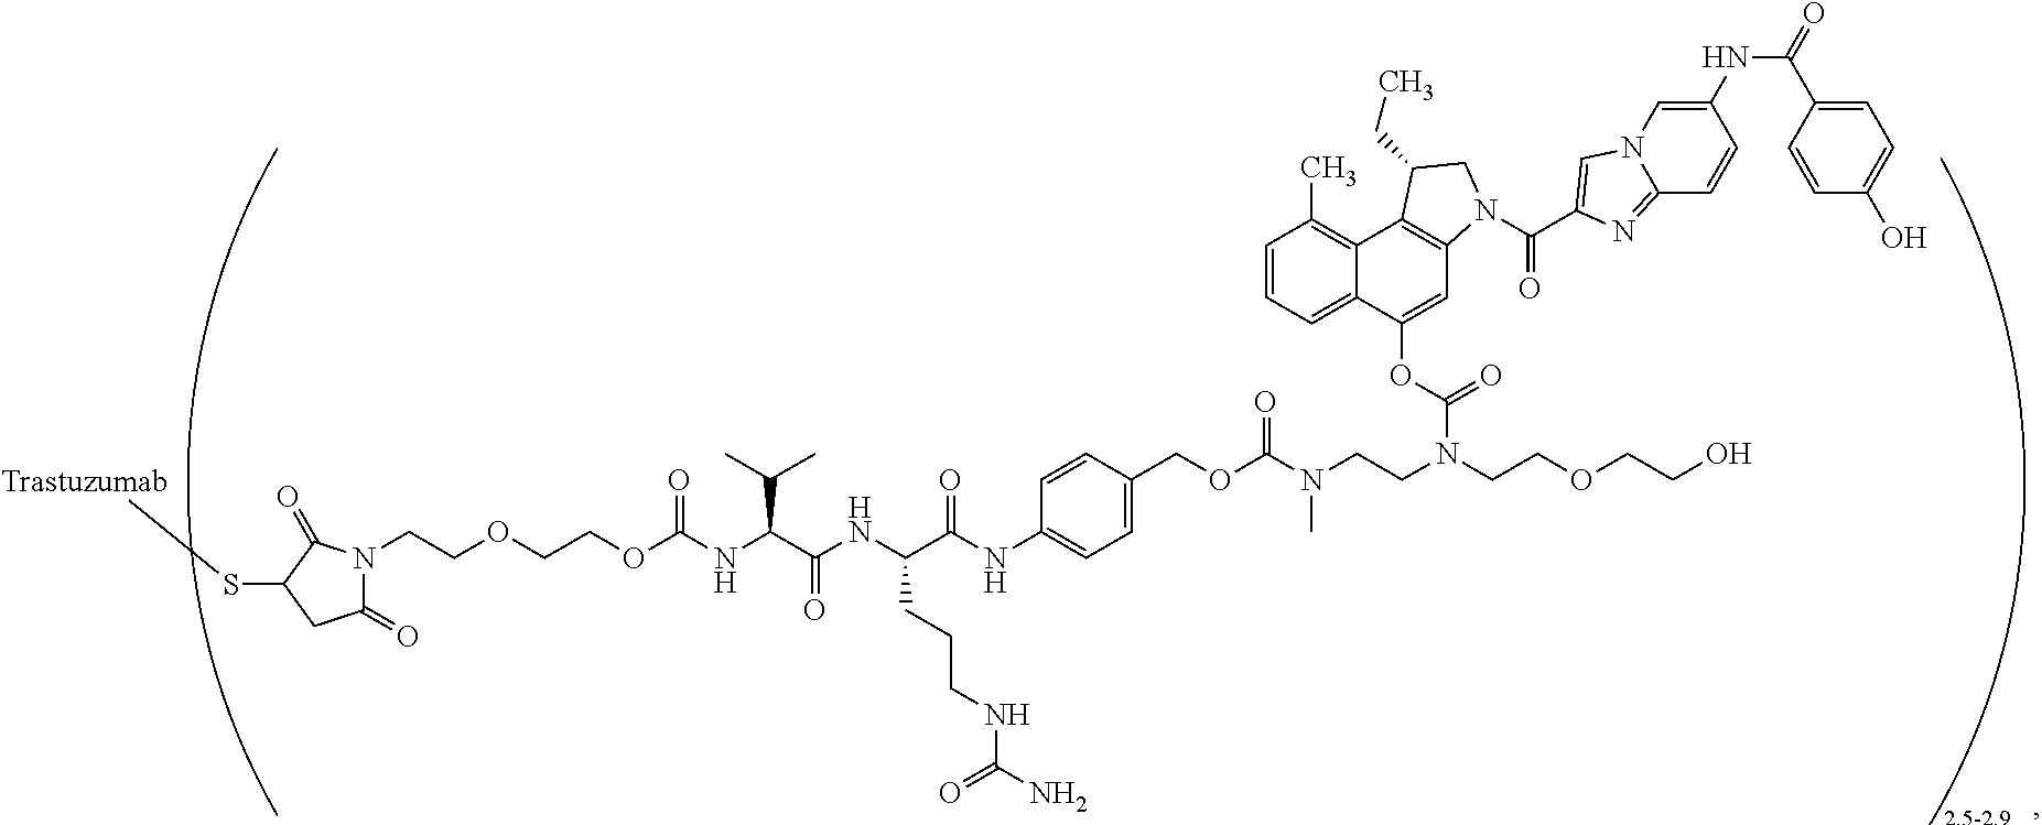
[Trastuzumab]SC1CC(=O)N(CCOCCOC(NC(C(NC(C(NC2=CC=C(COC(N(CCN(C(OC3=CC4=C(C5=C(C)C=CC=C35)C(CC)CN4C(C3=CN4C(=N3)C=CC(NC(C3=CC=C(O)C=C3)=O)=C4)=O)=O)CCOCCO)C)=O)C=C2)=O)CCCNC(N)=O)=O)C(C)C)=O)C1=O
